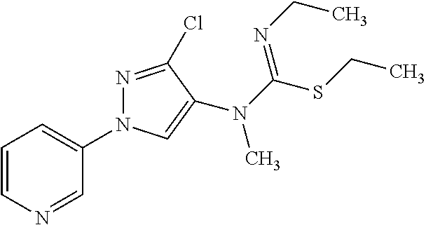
C1=CN=CC(N2N=C(Cl)C(N(C(SCC)=NCC)C)=C2)=C1
